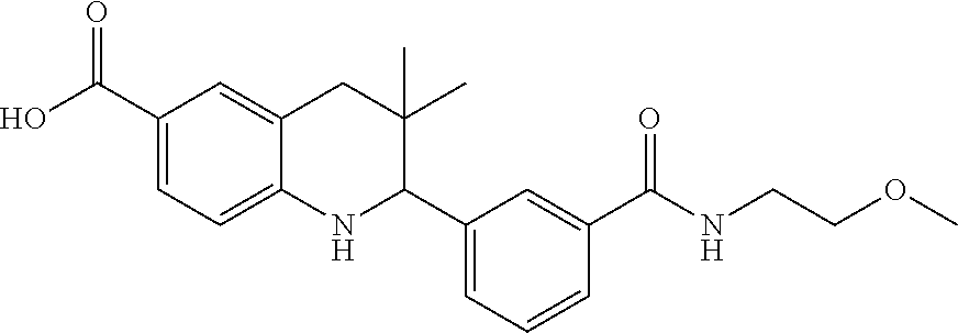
OC(C1=CC=C2C(=C1)CC(C)(C)C(C1=CC=CC(C(NCCOC)=O)=C1)N2)=O
